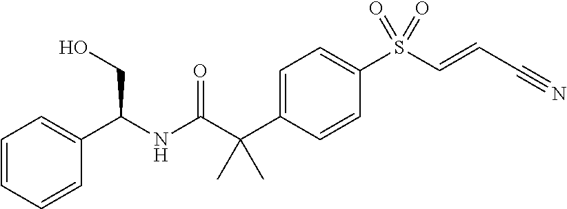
C1=C(C(C(NC(C2=CC=CC=C2)CO)=O)(C)C)C=CC(S(C=CC#N)(=O)=O)=C1
